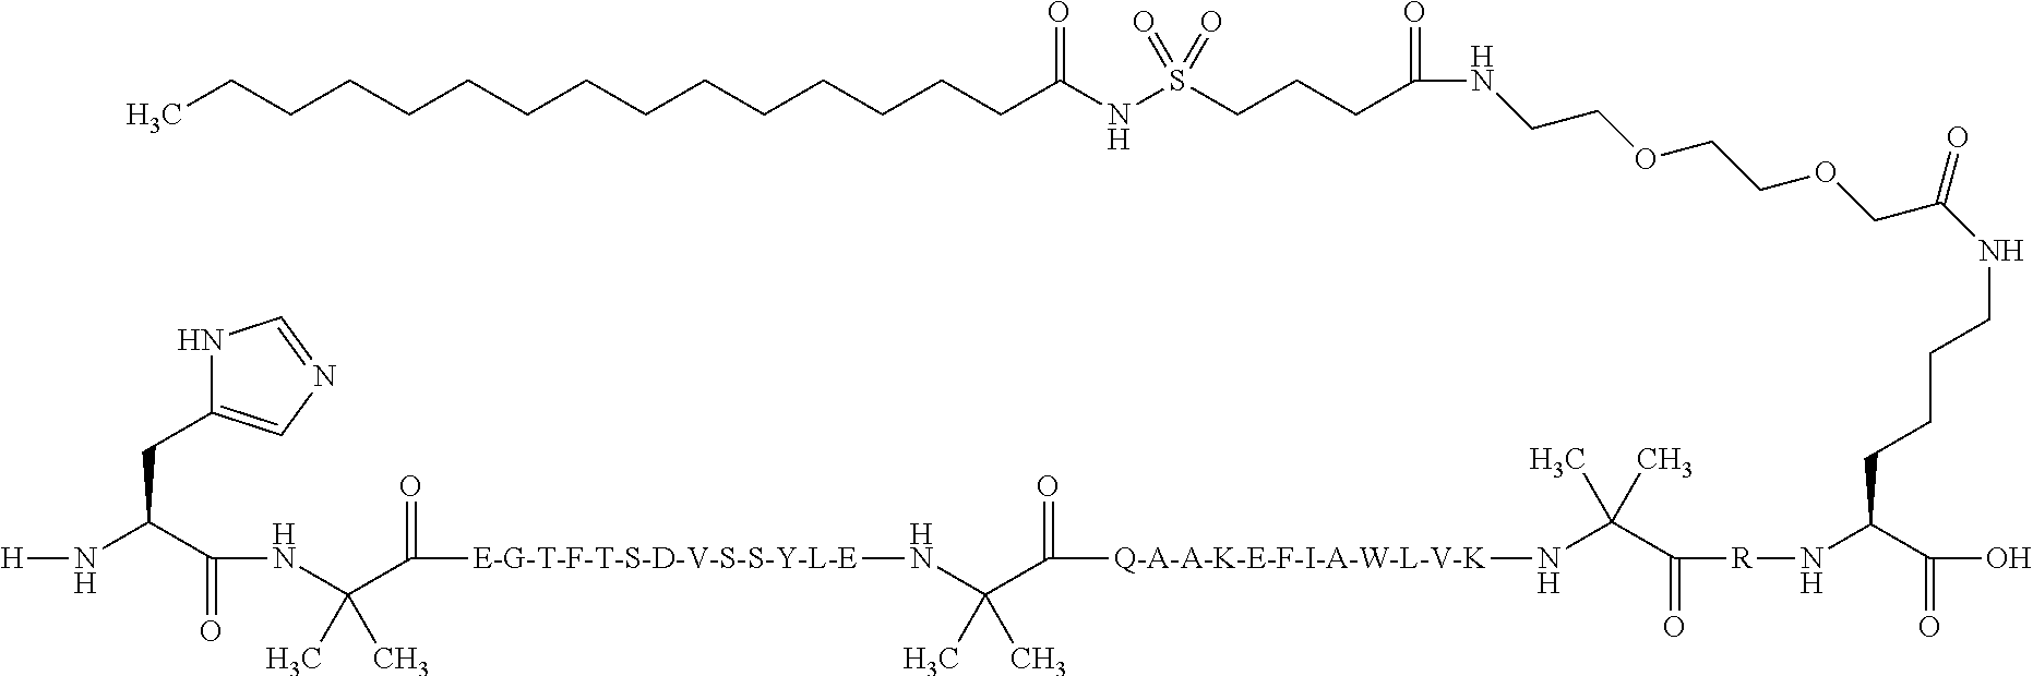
N1C(CC(N[H])C(NC(C([E-G-T-F-T-S-D-V-S-S-Y-L-E]NC(C([Q-A-A-K-E-F-I-A-W-L-V-K]NC(C([R]NC(CCCCNC(=O)COCCOCCNC(CCCS(NC(CCCCCCCCCCCCCCC)=O)(=O)=O)=O)C(O)=O)=O)(C)C)=O)(C)C)=O)(C)C)=O)=CN=C1
